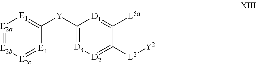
[Y](C1=[D3][D2]=C([L2][Y2])C([L5a])=[D1]1)C1=[E1][E2a]=[E2b][E2c]=[E4]1
